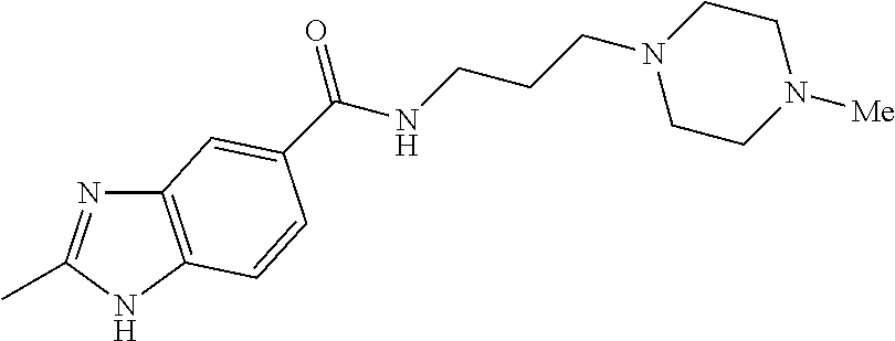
C12=C(NC(C)=N1)C=CC(C(NCCCN1CCN([Me])CC1)=O)=C2
